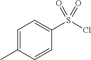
C1=C(C)C=CC(S(Cl)(=O)=O)=C1
